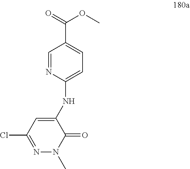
N1=C(Cl)C=C(NC2=CC=C(C(OC)=O)C=N2)C(=O)N1C
